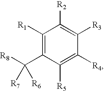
C1([R1])=C(C([R8])([R6])[R7])C([R5])=C([R4])C([R3])=C1[R2]
